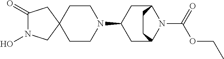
C1(=O)N(O)CC2(C1)CCN(C1CC3N(C(OCC)=O)C(C1)CC3)CC2
